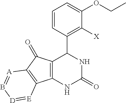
C1(C2C3=C(NC(=O)N2)C2=C(C3=O)[A]=B[D]=[E]2)=C([X])C(OCC)=CC=C1
